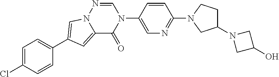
N1=C(N2CC(N3CC(O)C3)CC2)C=CC(N2C=NN3C(=CC(C4=CC=C(Cl)C=C4)=C3)C2=O)=C1
